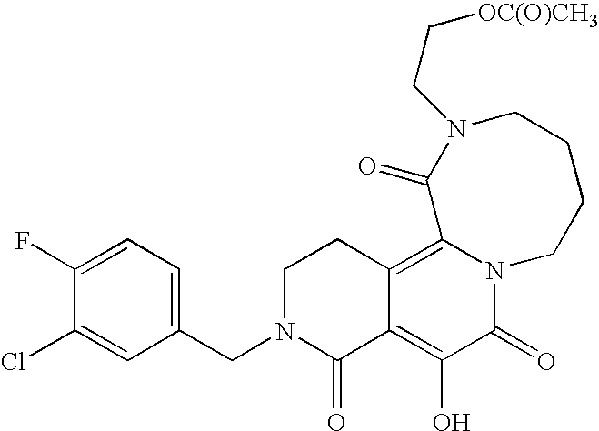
C1(CN2C(=O)C3=C(O)C(=O)N4C(=C3CC2)C(=O)N(CC[OC(O)CH3])CCCC4)=CC=C(F)C(Cl)=C1
